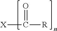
[X]C([R])=O
